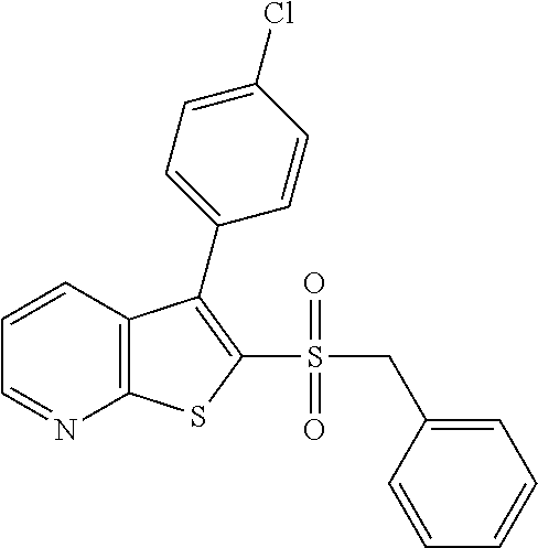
C1=CC2=C(N=C1)SC(S(CC1=CC=CC=C1)(=O)=O)=C2C1=CC=C(Cl)C=C1
